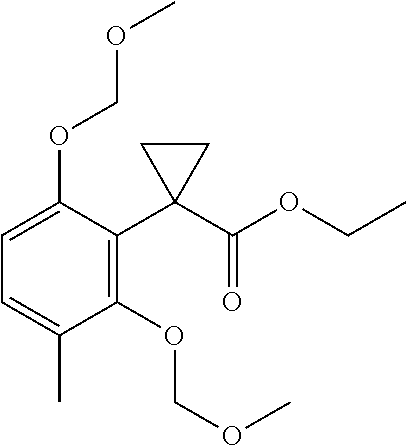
C1(OCOC)=C(C2(C(OCC)=O)CC2)C(OCOC)=CC=C1C
